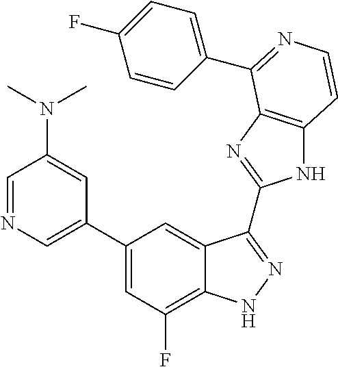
C1(C2=CN=CC(N(C)C)=C2)=CC(F)=C2C(=C1)C(C1=NC3=C(N1)C=CN=C3C1=CC=C(F)C=C1)=NN2
